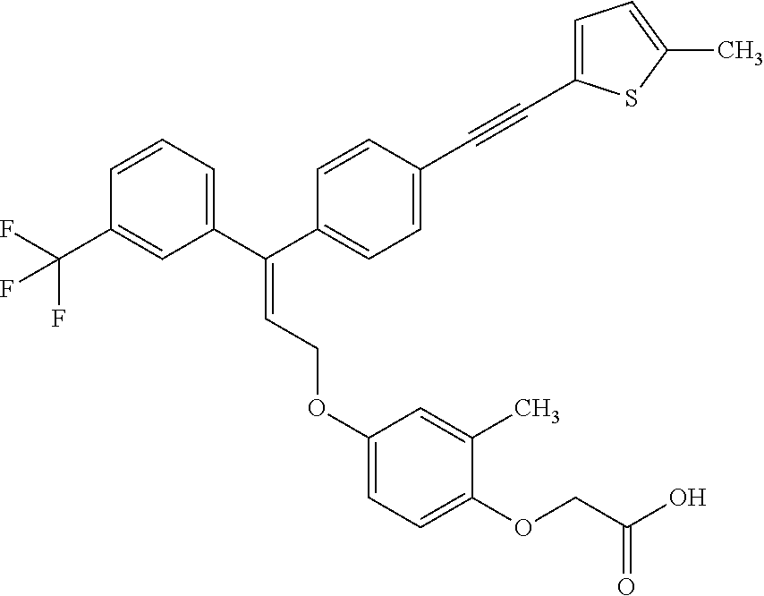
C1=C(OCC=C(C2=CC=CC(C(F)(F)F)=C2)C2=CC=C(C#CC3=CC=C(C)S3)C=C2)C=C(C)C(OCC(O)=O)=C1
